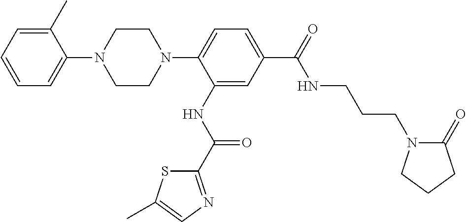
C1CN(C2=CC=C(C(=O)NCCCN3C(=O)CCC3)C=C2NC(=O)C2=NC=C(C)S2)CCN1C1=CC=CC=C1C
